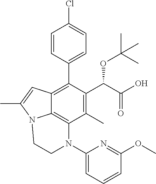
C1=CC(C2=C3C4=C(C(C)=C2C(C(O)=O)OC(C)(C)C)N(C2=CC=CC(OC)=N2)CCN4C(C)=C3)=CC=C1Cl
